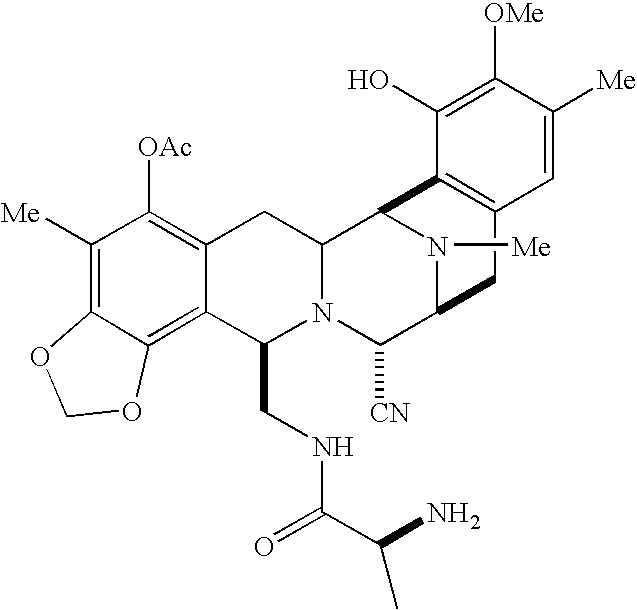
C1([Me])=C2C(=C3C(=C1[OAc])CC1N(C3CNC(C(C)N)=O)C([CN])C3N([Me])C1C1=C(C3)C=C([Me])C([OMe])=C1O)OCO2
